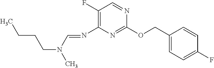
C1(OCC2=CC=C(F)C=C2)=NC(N=CN(C)CCCC)=C(F)C=N1
